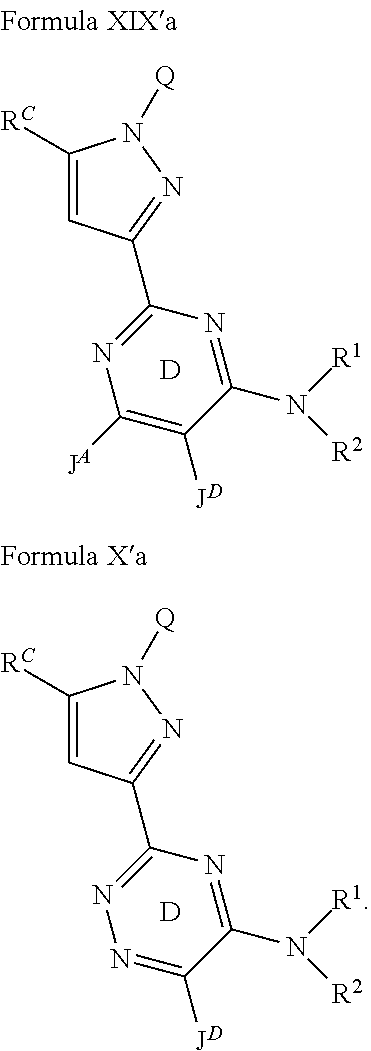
C1([RC])=CC(C2=NC([JA])=C([JD])C(N([R2])[R1])=N2)=NN1[Q].[D].C1([RC])=CC(C2=NN=C([JD])C(N([R2])[R1])=N2)=NN1[Q].[D]
